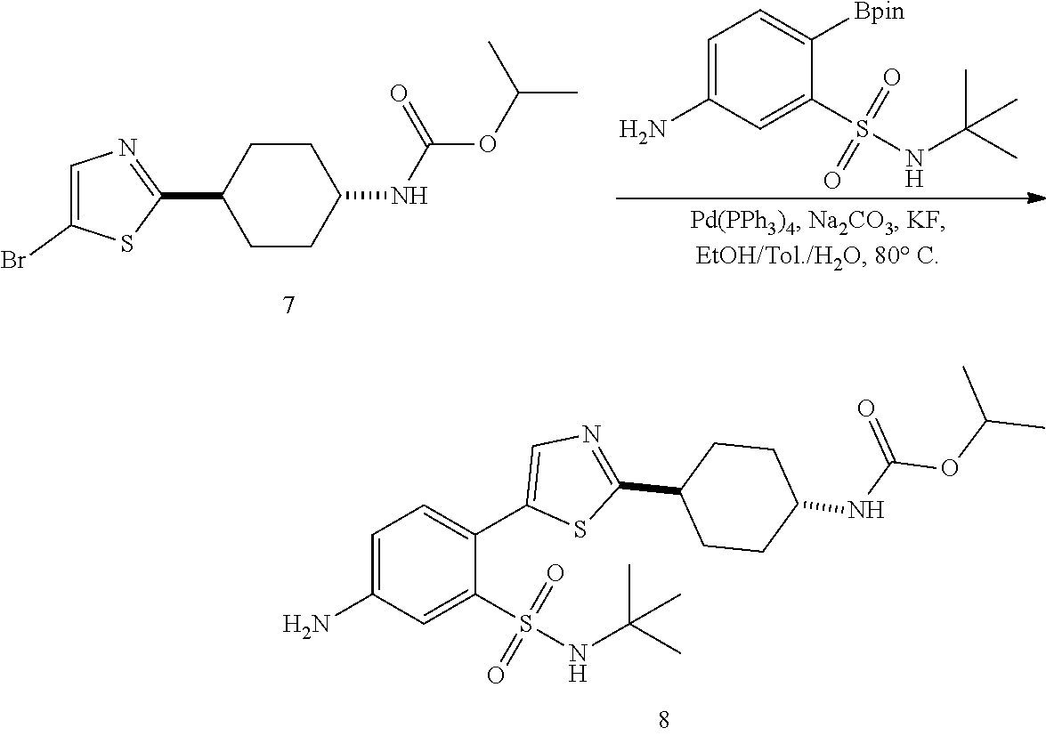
C1=C(N)C=C(S(NC(C)(C)C)(=O)=O)C([Bpin])=C1.C1=C(Br)SC(C2CCC(NC(OC(C)C)=O)CC2)=N1.C1=C(N)C=C(S(NC(C)(C)C)(=O)=O)C(C2=CN=C(C3CCC(NC(=O)OC(C)C)CC3)S2)=C1
